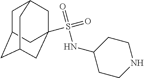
C1C2CC3CC(S(=O)(NC4CCNCC4)=O)(CC1C3)C2
